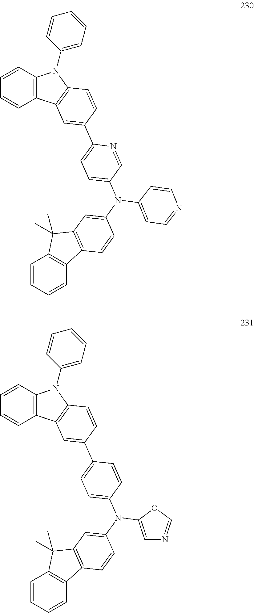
C12=C(C=CC=C1)N(C1=CC=CC=C1)C1=C2C=C(C2=CC=C(N(C3=CC4=C(C5=C(C=CC=C5)C4(C)C)C=C3)C3=CC=NC=C3)C=N2)C=C1.C12=C(C=CC=C1)N(C1=CC=CC=C1)C1=C2C=C(C2=CC=C(N(C3=CC4=C(C5=C(C=CC=C5)C4(C)C)C=C3)C3=CN=CO3)C=C2)C=C1
